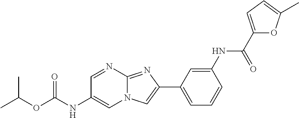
C1=NC2=NC(C3=CC=CC(NC(C4=CC=C(C)O4)=O)=C3)=CN2C=C1NC(OC(C)C)=O
